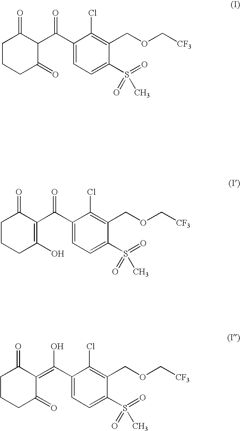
C1CCC(=O)C(C(C2=CC=C(S(=O)(=O)C)C(COC[CF3])=C2Cl)=O)C1=O.C1CCC(O)=C(C(C2=CC=C(S(=O)(=O)C)C(COC[CF3])=C2Cl)=O)C1=O.C1CCC(=O)C(=C(C2=CC=C(S(=O)(=O)C)C(COC[CF3])=C2Cl)O)C1=O
